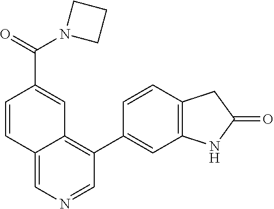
C12=CN=CC(C3=CC4=C(C=C3)CC(=O)N4)=C1C=C(C(N1CCC1)=O)C=C2
